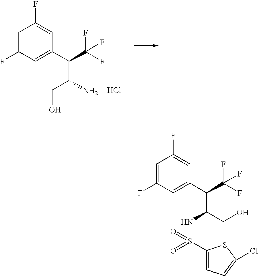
Cl.C1=C(F)C=C(C(C(F)(F)F)C(CO)N)C=C1F.C1=C(F)C=C(C(C(F)(F)F)C(NS(=O)(=O)C2=CC=C(Cl)S2)CO)C=C1F
